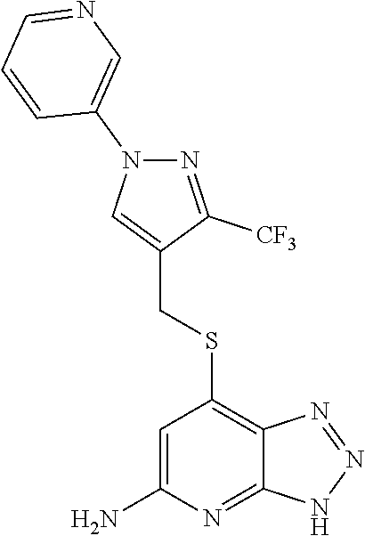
S(C1=C2C(=NC(N)=C1)NN=N2)CC1=CN(C2=CN=CC=C2)N=C1[CF3]
